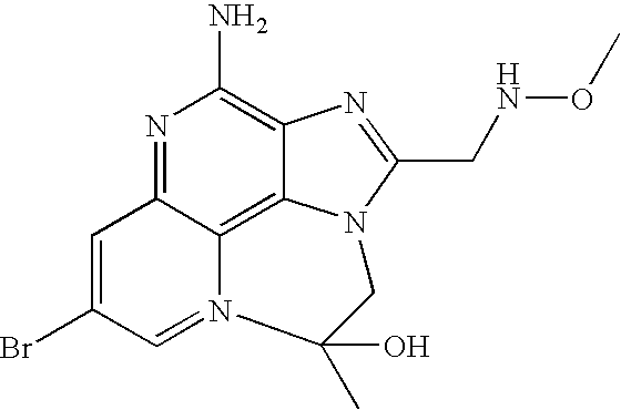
N1=C2C3=C4C(=C1N)N=C(CNOC)N4CC(O)(C)N3=CC(Br)=C2
